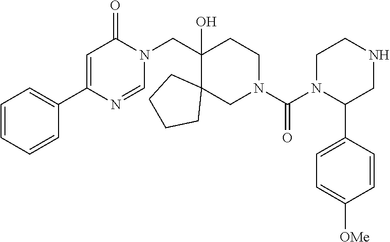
C1(CN2C(=O)C=C(C3=CC=CC=C3)N=C2)(O)C2(CN(C(N3C(C4=CC=C([OMe])C=C4)CNCC3)=O)CC1)CCCC2
